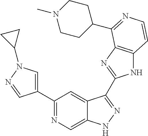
C1(C2=CN(C3CC3)N=C2)=NC=C2C(=C1)C(C1=NC3=C(N1)C=CN=C3C1CCN(C)CC1)=NN2
